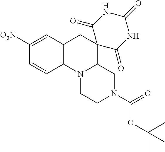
C1([O2N])=CC2=C(C=C1)N1CCN(C(OC(C)(C)C)=O)CC1C1(C2)C(=O)NC(=O)NC1=O
